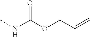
C(OC(NC)=O)C=C
